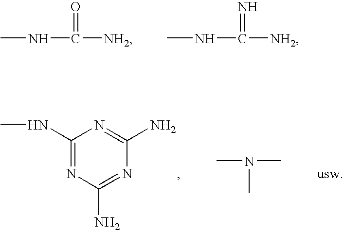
CNC([NH2])=O.CNC([NH2])=N.C1(NC)=NC(N)=NC(N)=N1.CN(C)C
